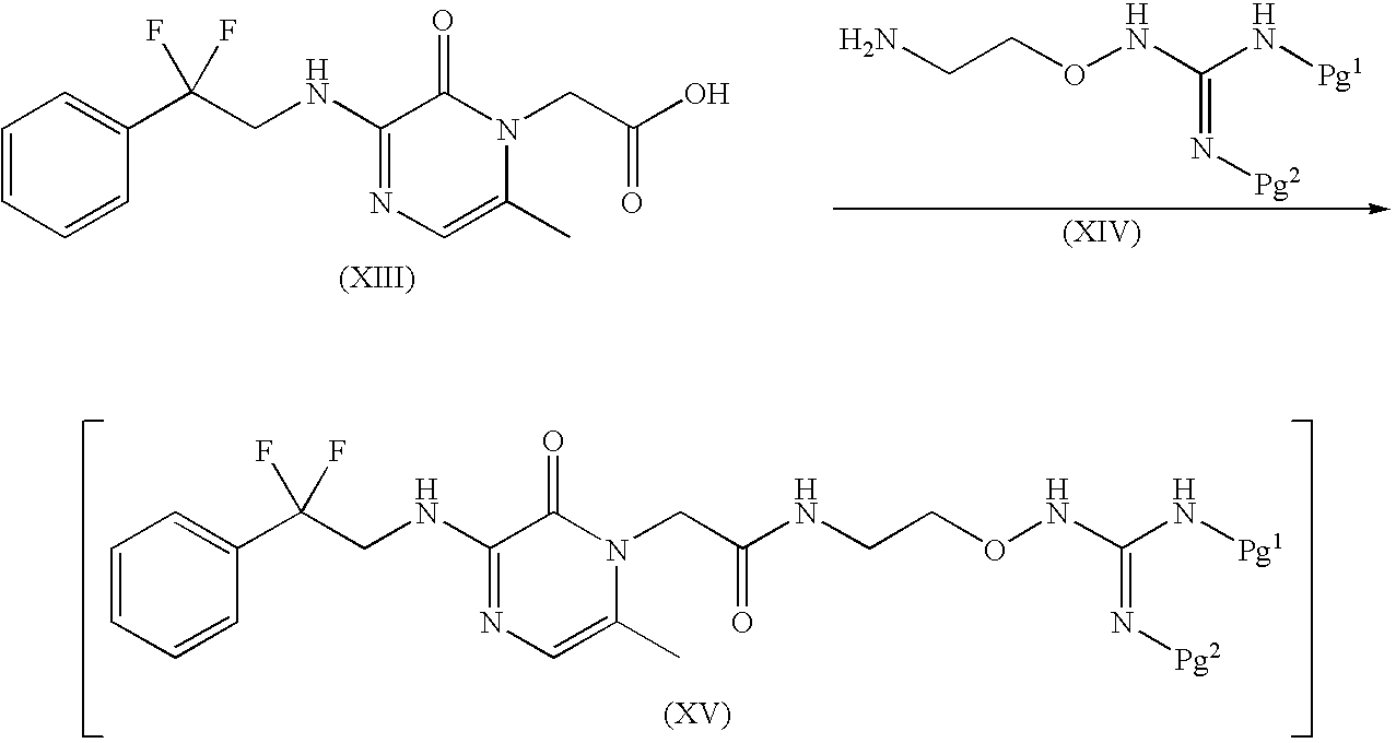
C1=CC=CC(C(CNC2=NC=C(C)N(CC(=O)NCCONC(N[Pg1])=N[Pg2])C2=O)(F)F)=C1.NCCONC(N[Pg1])=N[Pg2].C1=CC=CC(C(CNC2=NC=C(C)N(CC(=O)O)C2=O)(F)F)=C1
